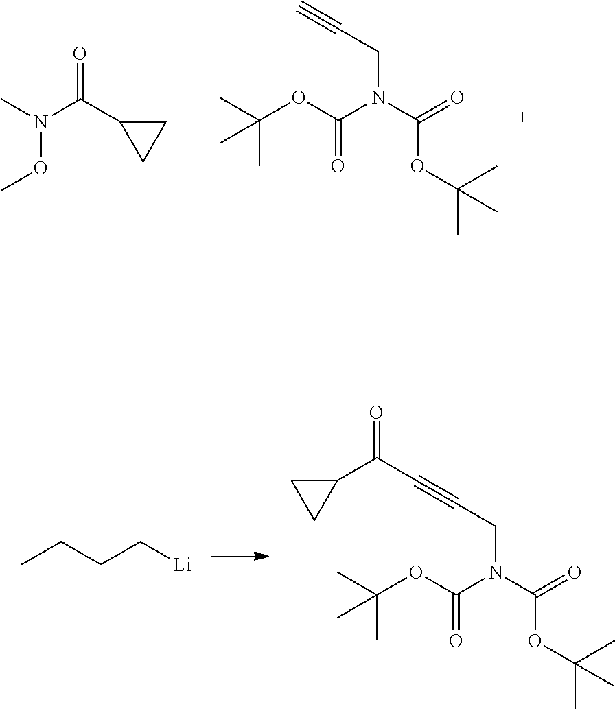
C1(C(N(C)OC)=O)CC1.CC(OC(N(C(=O)OC(C)(C)C)CC#C)=O)(C)C.CCCC[Li].CC(OC(N(C(=O)OC(C)(C)C)CC#CC(=O)C1CC1)=O)(C)C
